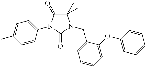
C1(C)(C)C(=O)N(C2=CC=C(C)C=C2)C(=O)N1CC1=CC=CC=C1OC1=CC=CC=C1
